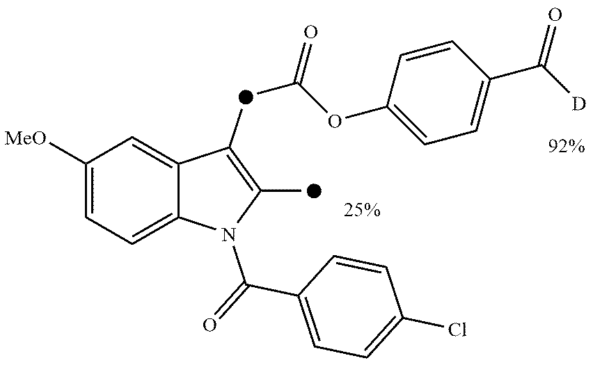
C1([MeO])=CC=C2C(=C1)C([d]C(=O)OC1=CC=C(C([D])=O)C=C1)=C([d])N2C(=O)C1=CC=C(Cl)C=C1
